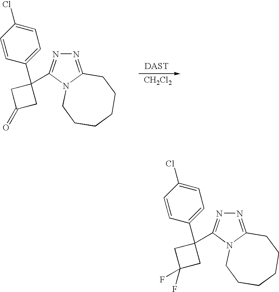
N1=C2N(C(C3(C4=CC=C(Cl)C=C4)CC(=O)C3)=N1)CCCCCC2.[DAST].[CH2Cl2].N1=C2N(C(C3(C4=CC=C(Cl)C=C4)CC(F)(F)C3)=N1)CCCCCC2
